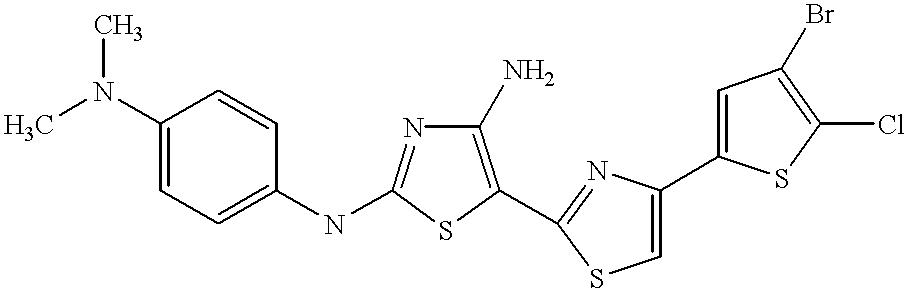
C1(N)=C(C2=NC(C3=CC(Br)=C(Cl)S3)=CS2)SC(NC2=CC=C(N(C)C)C=C2)=N1
